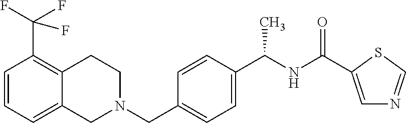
C1=CC=C2C(=C1C(F)(F)F)CCN(CC1=CC=C(C(NC(=O)C3=CN=CS3)C)C=C1)C2
